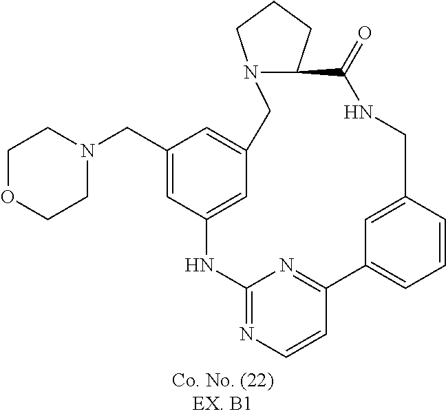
C1(CN2CCOCC2)=CC2=CC(=C1)CN1C(C(=O)NCC3=CC(=CC=C3)C3=NC(=NC=C3)N2)CCC1
